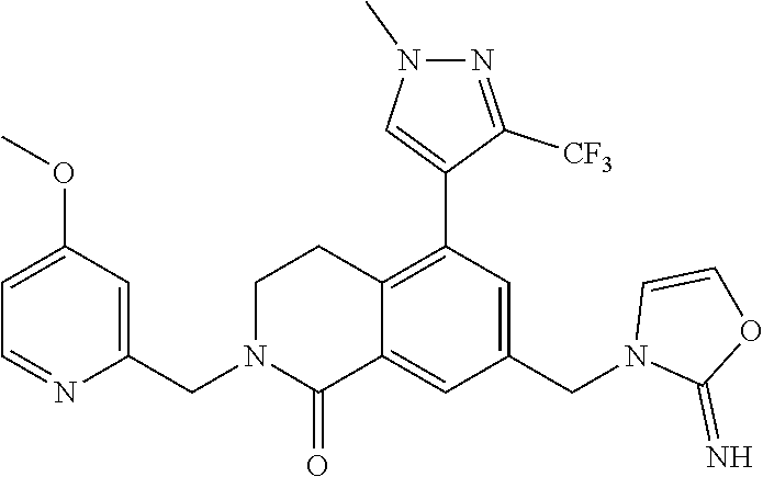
C1(OC)=CC=NC(CN2C(=O)C3=CC(CN4C(=N)OC=C4)=CC(C4=CN(C)N=C4[CF3])=C3CC2)=C1
